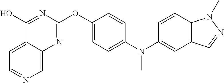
C1(O)=NC(OC2=CC=C(N(C3=CC4=C(C=C3)N(C)N=C4)C)C=C2)=NC2=CN=CC=C12
